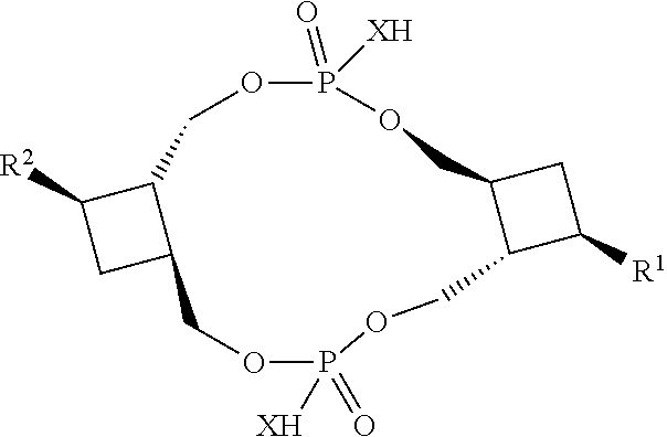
C1C2C(C1[R2])COP(=O)([XH])OCC1C(C([R1])C1)COP(=O)([XH])OC2
